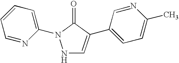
N1C=C(C2=CC=C(C)N=C2)C(=O)N1C1=CC=CC=N1
